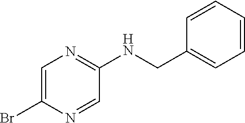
C1=C(Br)N=CC(NCC2=CC=CC=C2)=N1
